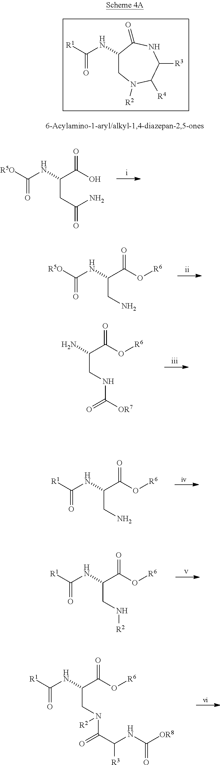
[R5O]C(NC(C(O)=O)CC(=O)N)=O.[R5O]C(NC(C(O[R6])=O)CN)=O.C1(NC([R1])=O)CN([R2])C([R4])C([R3])NC1=O.NC(C(O[R6])=O)CNC([OR7])=O.[R1]C(NC(C(O[R6])=O)CN)=O.[R1]C(NC(C(O[R6])=O)CN[R2])=O.N(C(C(O[R6])=O)CN(C(C(NC([OR8])=O)[R3])=O)[R2])C([R1])=O
